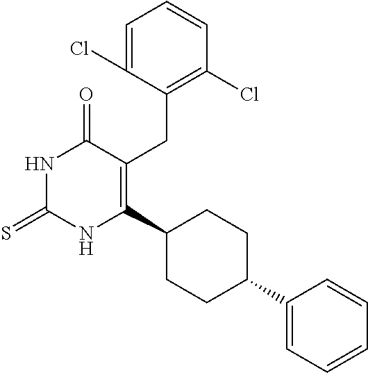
C1=C(Cl)C(CC2=C(C3CCC(C4=CC=CC=C4)CC3)NC(=S)NC2=O)=C(Cl)C=C1
